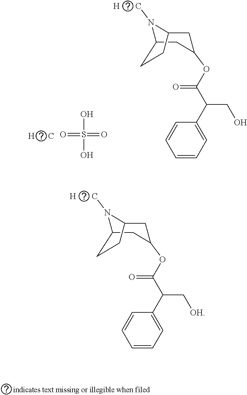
N1([H       C])C2CC(OC(C(C3=CC=CC=C3)C[OH])=O)CC1CC2.[H      C].O=S(=O)(O)O.N1([H       C])C2CC(OC(C(C3=CC=CC=C3)CO)=O)CC1CC2
